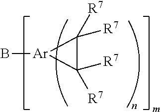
C1([R7])([R7])C([R7])([R7])[Ar]1B
